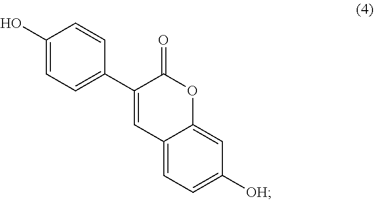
C1(O)=CC=C(C2=CC3=CC=C([OH])C=C3OC2=O)C=C1
